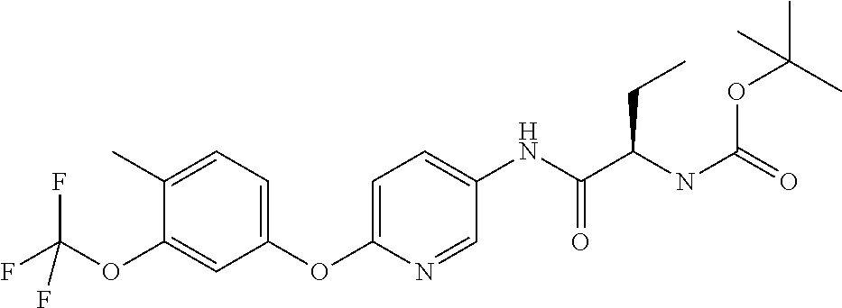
C1=C(C)C(OC(F)(F)F)=CC(OC2=CC=C(NC(C(NC(OC(C)(C)C)=O)CC)=O)C=N2)=C1
